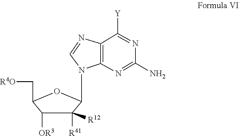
C1(N)=NC2=C(N=CN2C2C([R41])([R12])C([OR3])C(C[R4O])O2)C([Y])=N1
